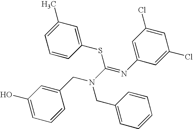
C1=CC=C(O)C=C1CN(C(=NC1=CC(Cl)=CC(Cl)=C1)SC1=CC(C)=CC=C1)CC1=CC=CC=C1
